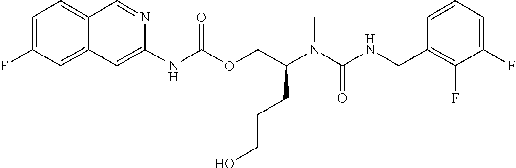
C1=CC(CNC(N(C(COC(NC2=CC3=CC(F)=CC=C3C=N2)=O)CCCO)C)=O)=C(F)C(F)=C1
